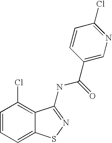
C1=CC=C2C(=C1Cl)C(NC(=O)C1=CN=C(Cl)C=C1)=NS2
